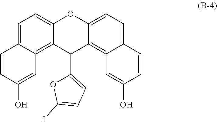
C1=C2C(=C3C(=C1)OC1=CC=C4C(=C1C3C1=CC=C(I)O1)C=C(O)C=C4)C=C(O)C=C2
